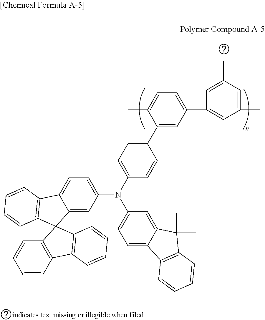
N(C1=CC=C2C(=C1)C1(C3=C2C=CC=C3)C2=C(C3=C1C=CC=C3)C=CC=C2)(C1=CC=C2C(=C1)C(C)(C)C1=C2C=CC=C1)C1=CC=C(C2=CC(C3=CC(C)=CC(C)=C3)=CC=C2C)C=C1
